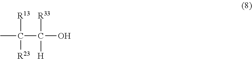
[R13]C(C([R33])([H])O)([R23])C
